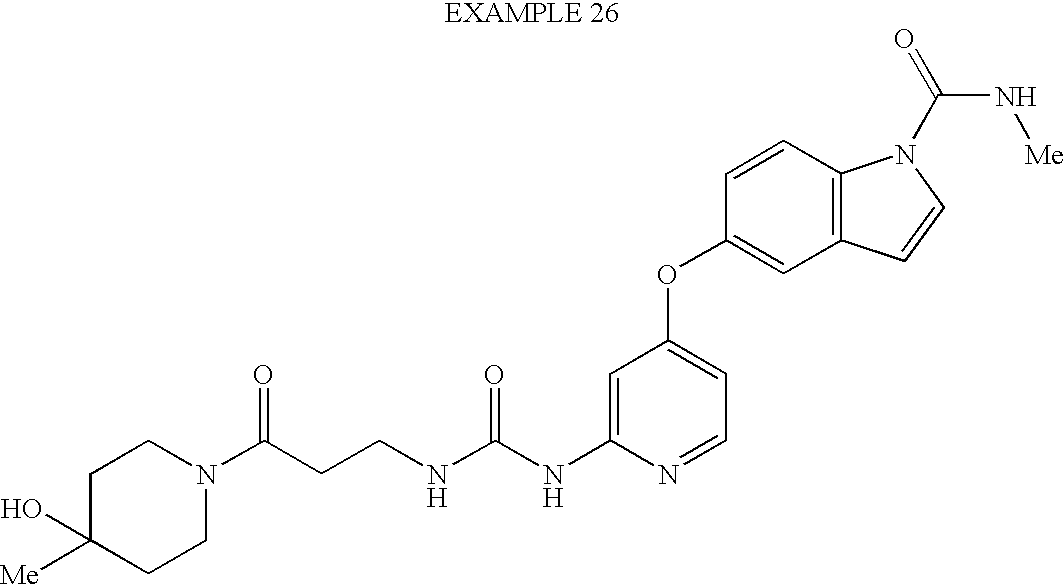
N(C(NC1=CC(OC2=CC3=C(C=C2)N(C(=O)N[Me])C=C3)=CC=N1)=O)CCC(=O)N1CCC([Me])(O)CC1
